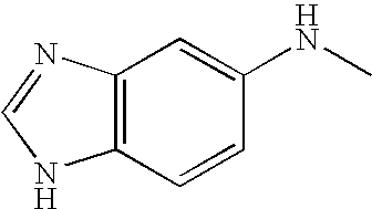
C1=NC2=C(N1)C=CC(NC)=C2
